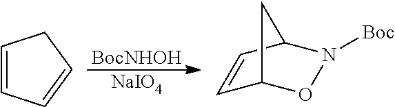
[BocNHOH].C1=CC=CC1.C1=CC2N([Boc])OC1C2.[NaIO4]
